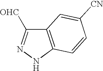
C12=C(NN=C1[OHC])C=CC([CN])=C2
